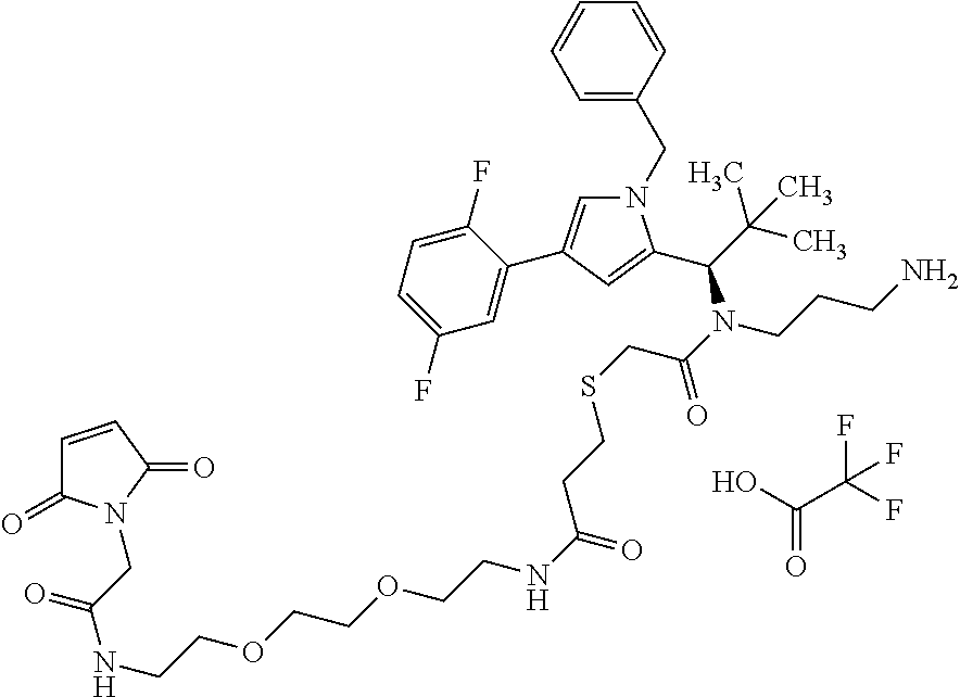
O=C(O)C(F)(F)F.C(CSCC(N(CCCN)C(C(C)(C)C)C1=CC(C2=CC(F)=CC=C2F)=CN1CC1=CC=CC=C1)=O)C(NCCOCCOCCNC(=O)CN1C(=O)C=CC1=O)=O
